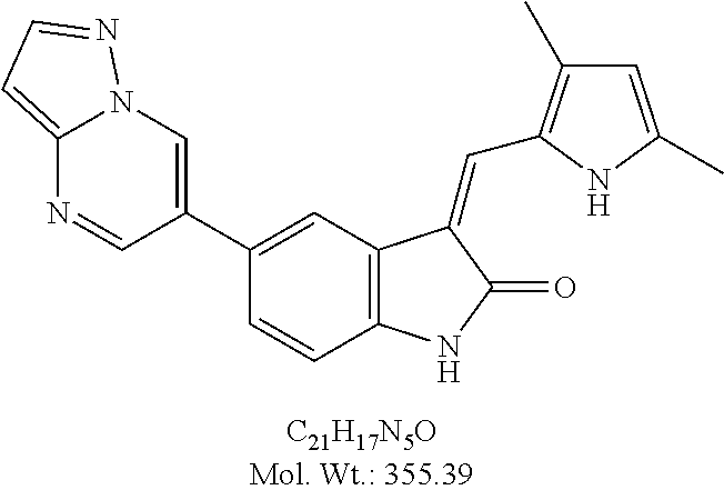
C1(C2=CC3=C(C=C2)NC(=O)C3=CC2=C(C)C=C(C)N2)=CN2C(=CC=N2)N=C1
